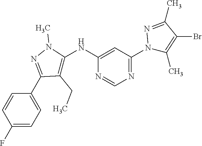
C1=CC(F)=CC=C1C1=NN(C)C(NC2=CC(N3C(C)=C(Br)C(C)=N3)=NC=N2)=C1CC
